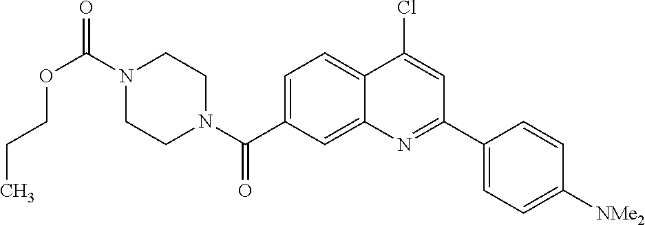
N1(C(OCCC)=O)CCN(C(=O)C2=CC=C3C(=C2)N=C(C2=CC=C([NMe2])C=C2)C=C3Cl)CC1
